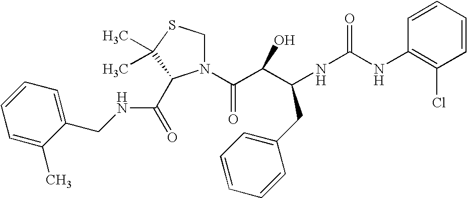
N(C(NC1=C(Cl)C=CC=C1)=O)C(CC1=CC=CC=C1)C(C(N1CSC(C)(C)C1C(NCC1=CC=CC=C1C)=O)=O)O
